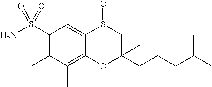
C1(S(N)(=O)=O)=C(C)C(C)=C2C(=C1)S(=O)CC(CCCC(C)C)(C)O2
